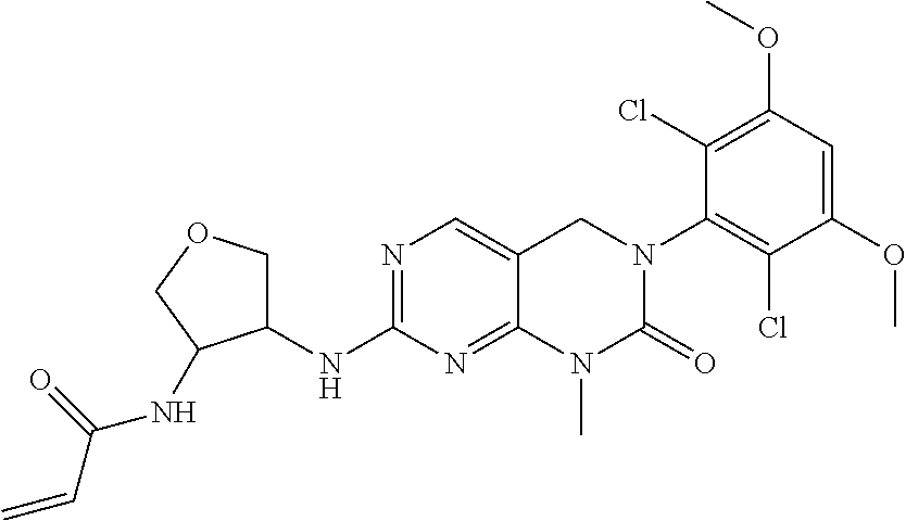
C12=NC(NC3COCC3NC(C=C)=O)=NC=C1CN(C1=C(Cl)C(OC)=CC(OC)=C1Cl)C(=O)N2C
